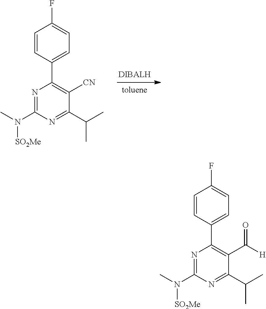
C1=CC(C2=C([CN])C(C(C)C)=NC(N(C)[SO2Me])=N2)=CC=C1F.C1=CC(C2=C(C([H])=O)C(C(C)C)=NC(N(C)[SO2Me])=N2)=CC=C1F
